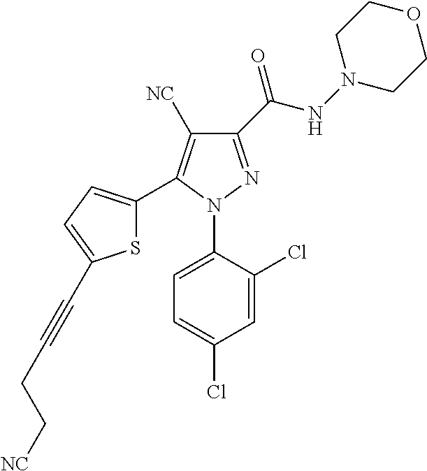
C1(C(NN2CCOCC2)=O)=NN(C2=CC=C(Cl)C=C2Cl)C(C2=CC=C(C#CCC[NC])S2)=C1[NC]
